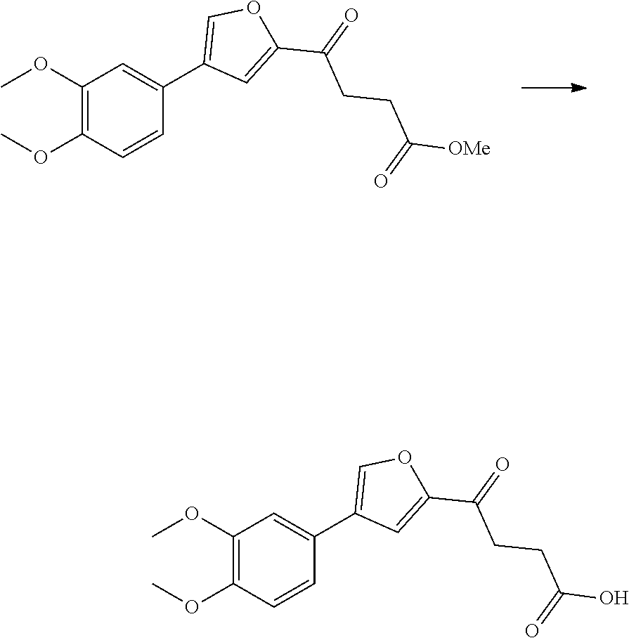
C1(C2=COC(C(=O)CCC([OMe])=O)=C2)=CC(OC)=C(OC)C=C1.C1(C2=COC(C(=O)CCC(O)=O)=C2)=CC(OC)=C(OC)C=C1
